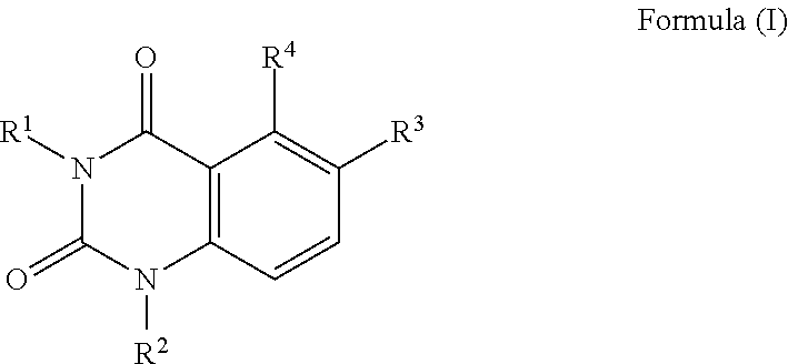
N1([R1])C(=O)N([R2])C2=C(C1=O)C([R4])=C([R3])C=C2
